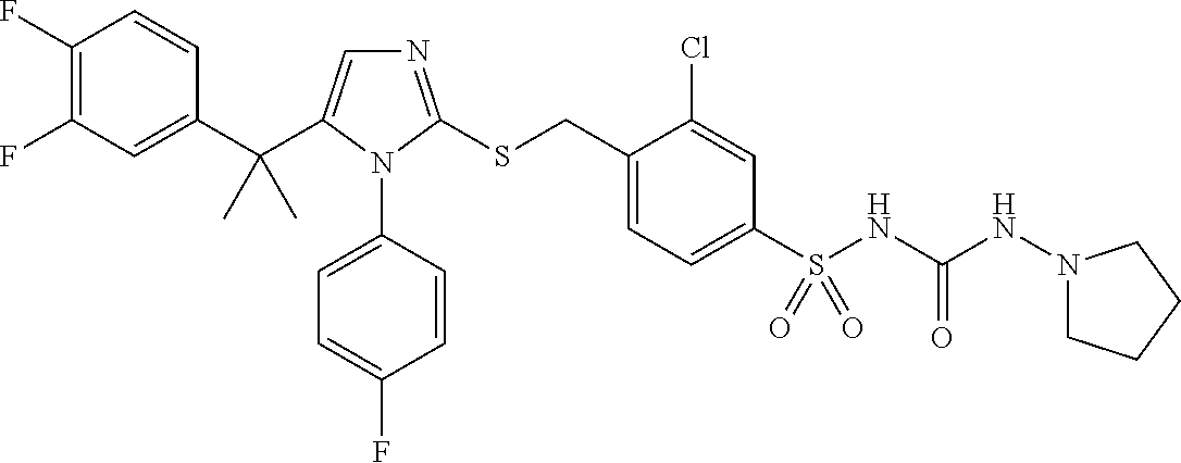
C1(C(C2=CN=C(SCC3=CC=C(S(NC(NN4CCCC4)=O)(=O)=O)C=C3Cl)N2C2=CC=C(F)C=C2)(C)C)=CC(F)=C(F)C=C1
